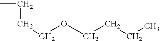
C(COCCCC)CC
